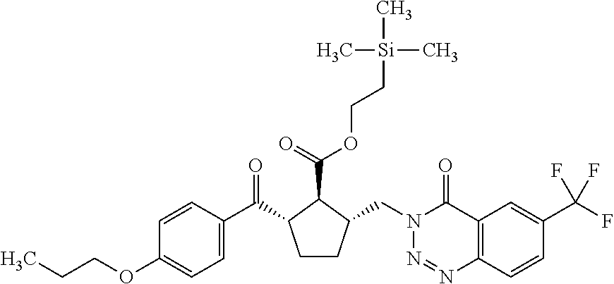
C(C)COC1=CC=C(C(=O)C2CCC(CN3N=NC4=C(C3=O)C=C(C(F)(F)F)C=C4)C2C(=O)OCC[Si](C)(C)C)C=C1
